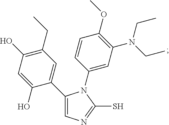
C1(C2=CN=C(S)N2C2=CC(N(CC)CC)=C(OC)C=C2)=CC(CC)=C(O)C=C1O
